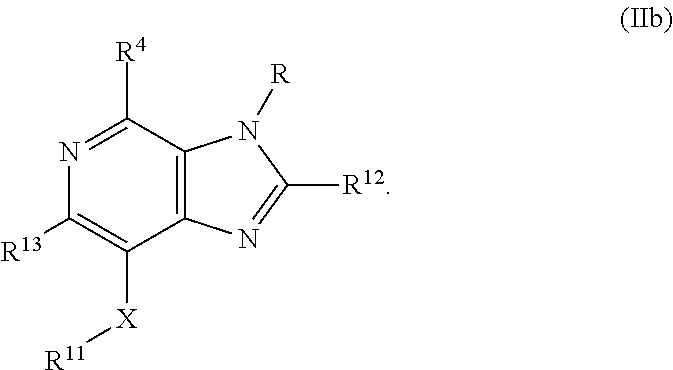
N1=C([R4])C2=C(C([X][R11])=C1[R13])N=C([R12])N2[R]
